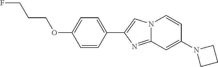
C1=CC(C2=CN3C(=N2)C=C(N2CCC2)C=C3)=CC=C1OCCCF
